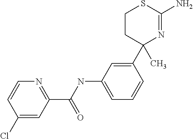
C1CC(C2=CC(NC(C3=NC=CC(Cl)=C3)=O)=CC=C2)(C)N=C(N)S1
